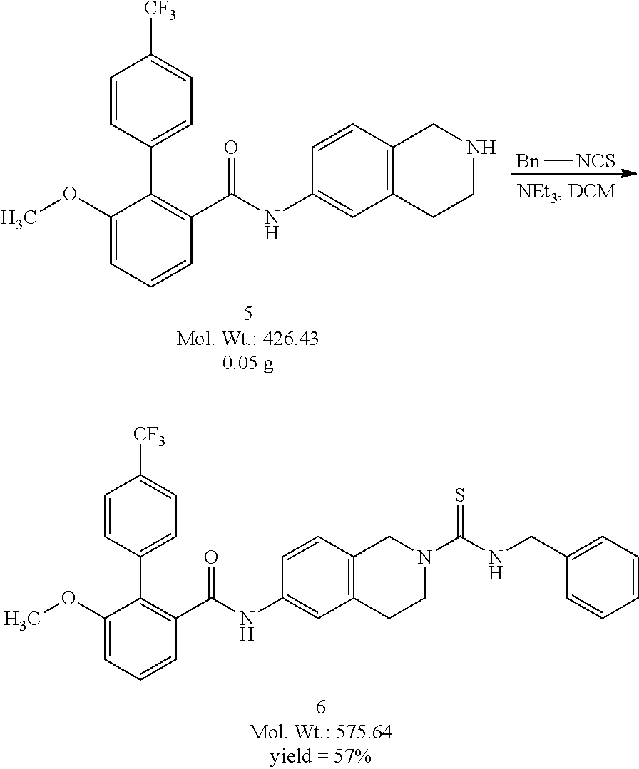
C1(OC)=CC=CC(C(NC2=CC3=C(C=C2)CNCC3)=O)=C1C1=CC=C([CF3])C=C1.[Bn][NCS].C1(OC)=CC=CC(C(NC2=CC3=C(C=C2)CN(C(NCC2=CC=CC=C2)=S)CC3)=O)=C1C1=CC=C([CF3])C=C1
